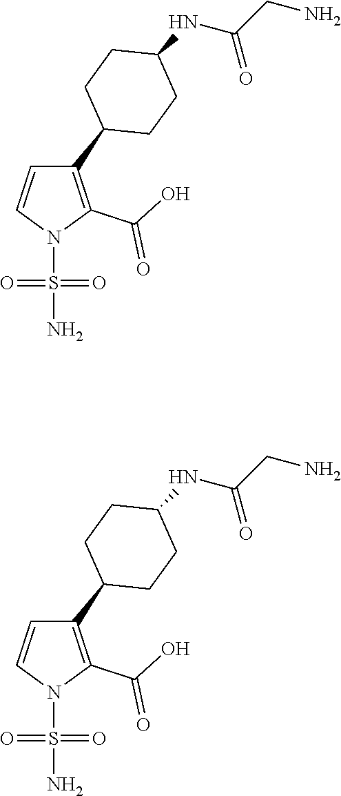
N1(S(N)(=O)=O)C(C(=O)O)=C(C2CCC(NC(=O)CN)CC2)C=C1.N1(S(N)(=O)=O)C(C(=O)O)=C(C2CCC(NC(=O)CN)CC2)C=C1
